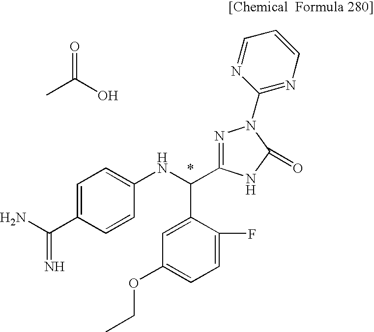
CC(O)=O.NC(C1=CC=C(NC(C2=CC(OCC)=CC=C2F)C2=NN(C3=NC=CC=N3)C(=O)N2)C=C1)=N
